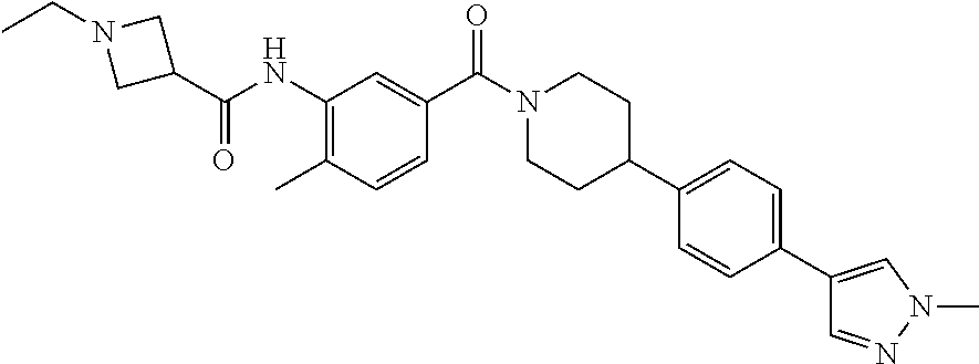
CC1=C(NC(C2CN(CC)C2)=O)C=C(C(N2CCC(C3=CC=C(C4=CN(C)N=C4)C=C3)CC2)=O)C=C1
